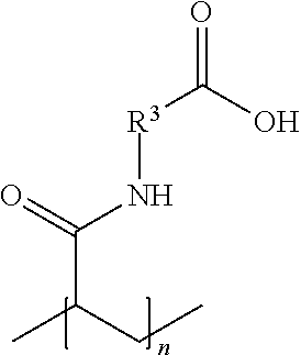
O=C(O)[R3]NC(C(CC)C)=O
